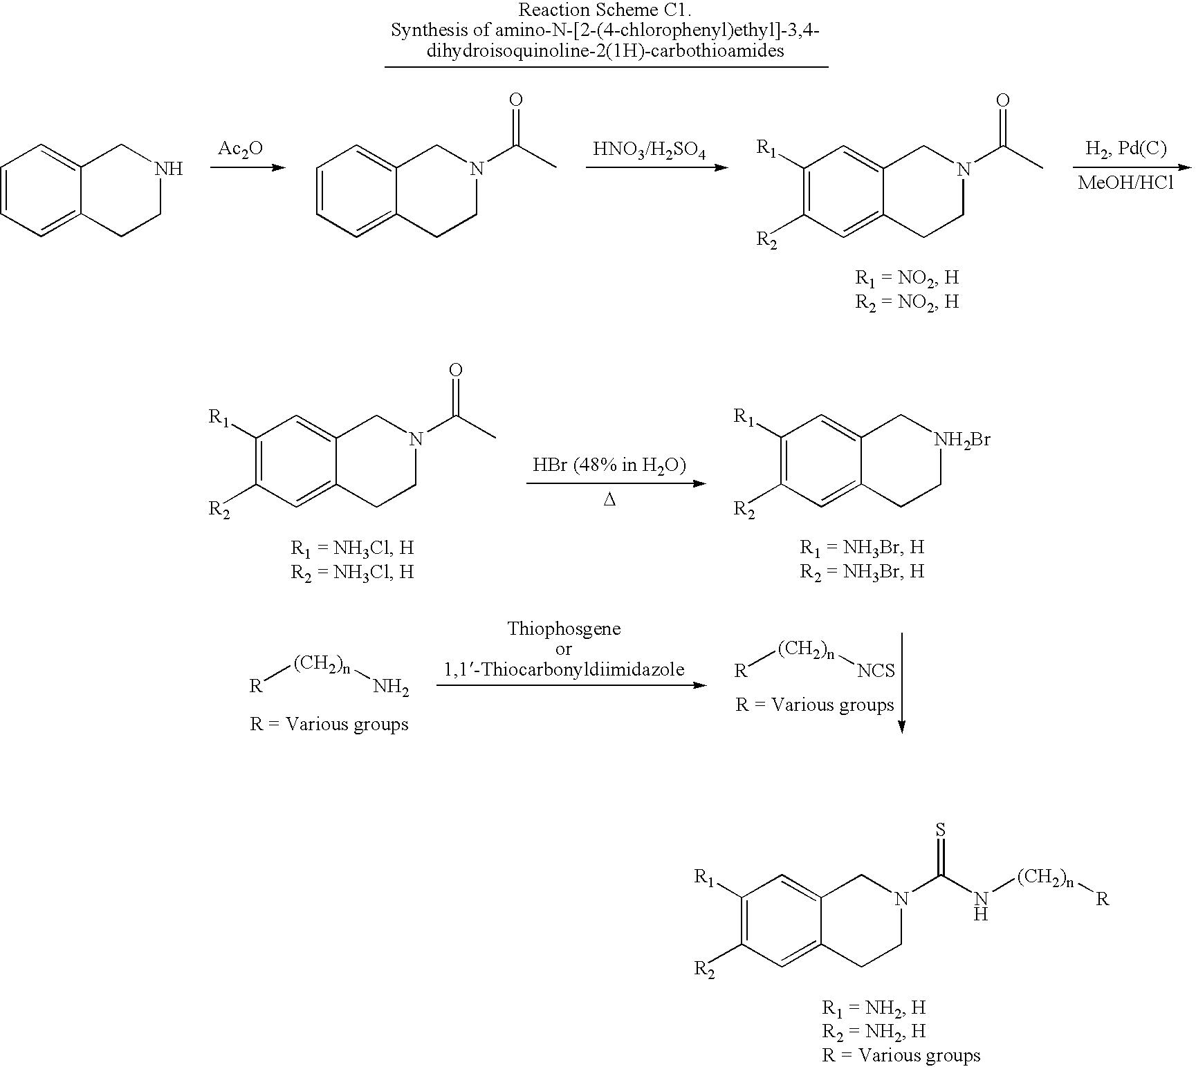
C1([R1])=C([R2])C=C2C(=C1)CN(C(N[(CH2)n][R])=S)CC2.C1([R1])=C([R2])C=C2C(=C1)CN(C(C)=O)CC2.[D].C1([R1])=C([R2])C=C2C(=C1)C[NH2Br]CC2.[R][(CH2)n]N.[R][(CH2)n][NCS].[Ac2O].C1=CC=C2C(=C1)CNCC2.C1([R1])=C([R2])C=C2C(=C1)CN(C(C)=O)CC2.C1=CC=C2C(=C1)CN(C(C)=O)CC2
